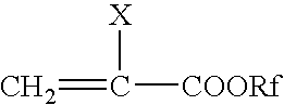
C=C([COORf])[X]
